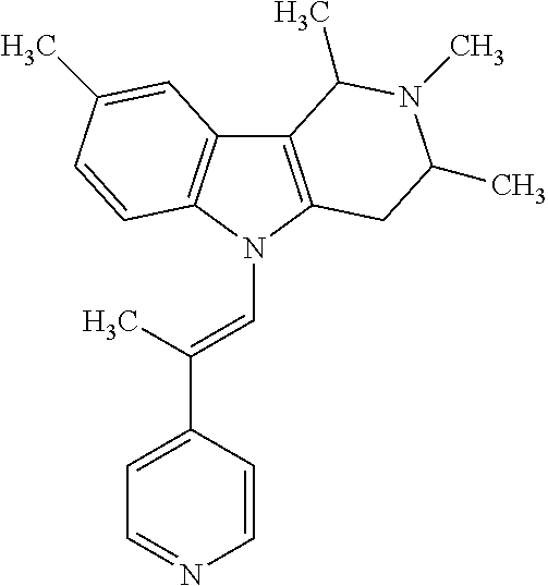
C12=C(N(C=C(C3=CC=NC=C3)C)C3=C1C=C(C)C=C3)CC(C)N(C)C2C
